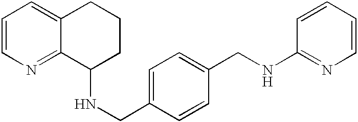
C1=CN=C2C(=C1)CCCC2NCC1=CC=C(CNC2=NC=CC=C2)C=C1
